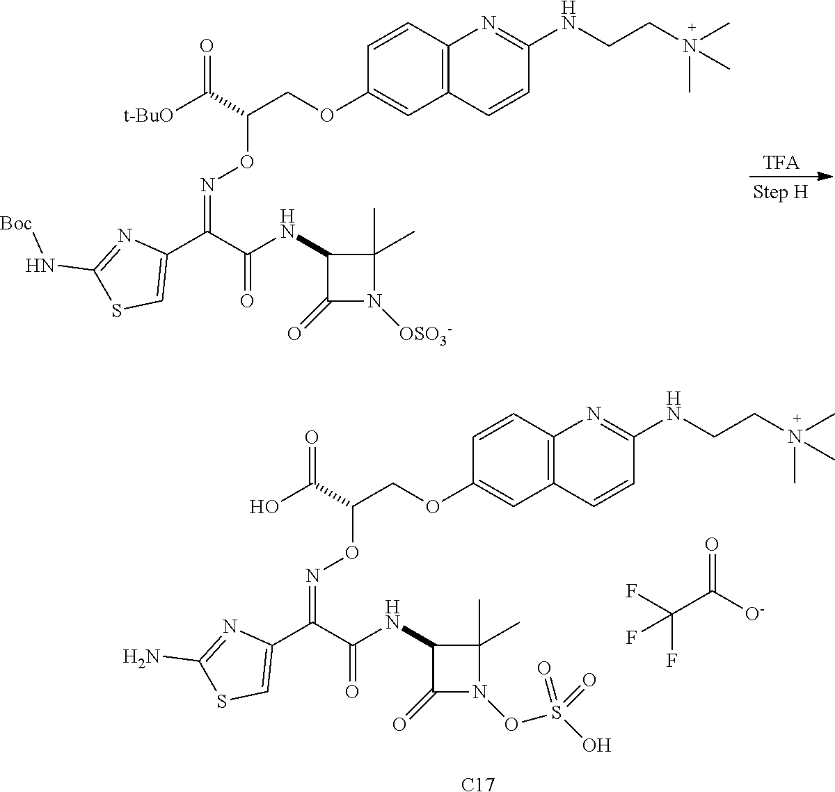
C1=CC2=C(C=C1OCC(ON=C(C(NC1C(C)(C)N([OSO3-])C1=O)=O)C1=CSC(N[Boc])=N1)C(=O)[t-BuO])C=CC(NCCN(C)(C)C)=N2.C1=CC2=C(C=C1OCC(ON=C(C(NC1C(C)(C)N(OS(O)(=O)=O)C1=O)=O)C1=CSC(N)=N1)C(=O)O)C=CC(NCCN(C)(C)C)=N2.[C17].O=C(C(F)(F)F)[O-]
